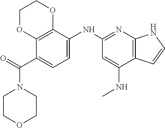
C1(C(=O)N2CCOCC2)=CC=C(NC2=NC3=C(C(NC)=C2)C=CN3)C2=C1OCCO2
